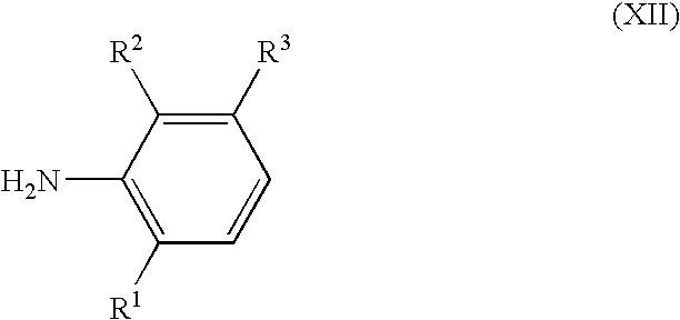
NC1=C([R1])C=CC([R3])=C1[R2]
